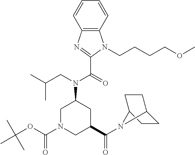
C12=C(C=CC=C1)N(CCCCOC)C(C(N(C1CN(C(OC(C)(C)C)=O)CC(C(=O)N3C4CCC3CC4)C1)CC(C)C)=O)=N2
